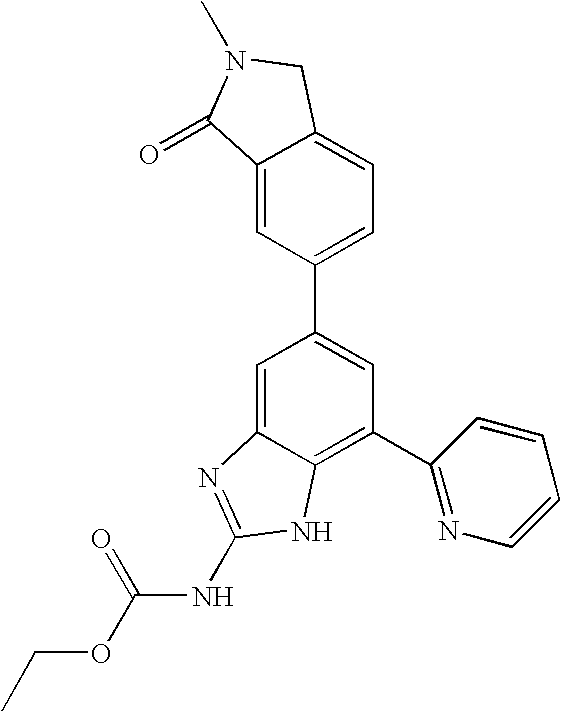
C1=C2C(=C(C3=NC=CC=C3)C=C1C1=CC=C3C(=C1)C(=O)N(C)C3)NC(NC(OCC)=O)=N2
